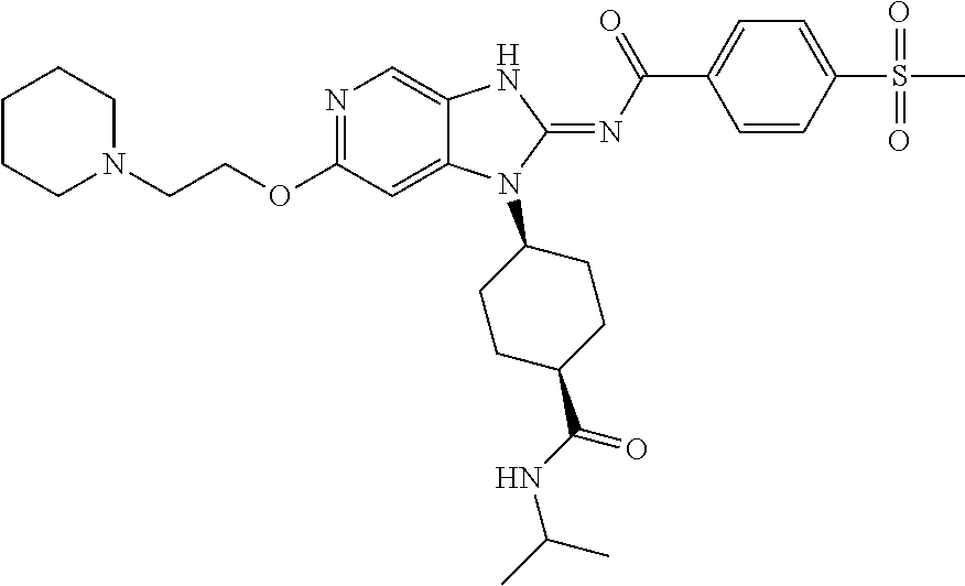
C1CCN(CCOC2=NC=C3C(=C2)N(C2CCC(C(NC(C)C)=O)CC2)C(=NC(C2=CC=C(S(=O)(=O)C)C=C2)=O)N3)CC1
